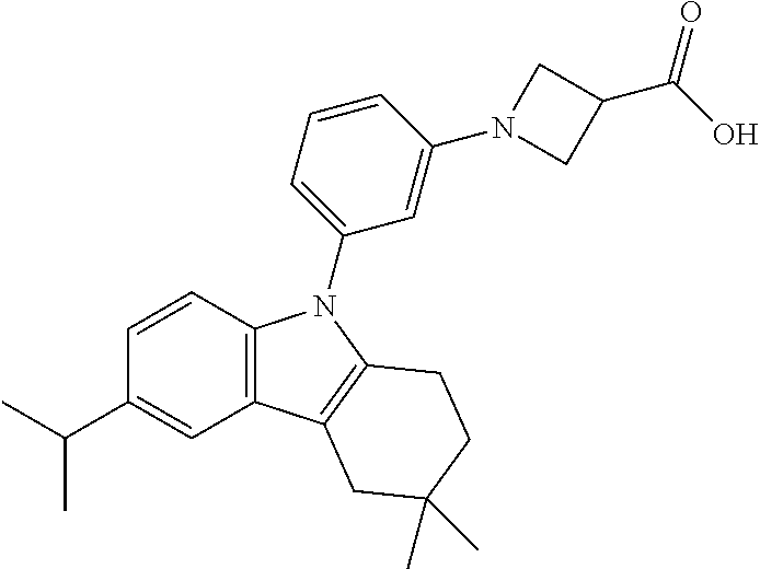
C1=CC2=C(C=C1C(C)C)C1=C(N2C2=CC=CC(N3CC(C(O)=O)C3)=C2)CCC(C)(C)C1
